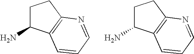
C1C(N)C2=C(C1)N=CC=C2.C1C(N)C2=C(C1)N=CC=C2
